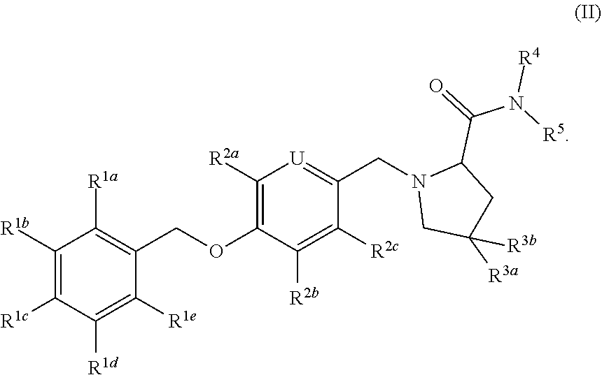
C(=O)(N([R5])[R4])C1N(CC2=[U]C([R2a])=C(OCC3=C([R1a])C([R1b])=C([R1c])C([R1d])=C3[R1e])C([R2b])=C2[R2c])CC([R3a])([R3b])C1
